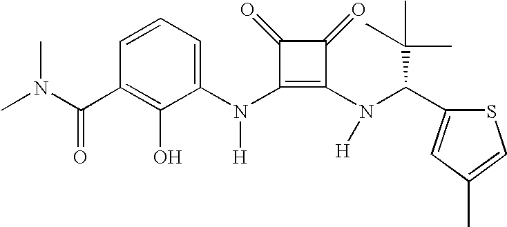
C(C1=C(O)C(N(C2=C(N(C(C3=CC(C)=CS3)C(C)(C)C)[H])C(=O)C2=O)[H])=CC=C1)(=O)N(C)C
